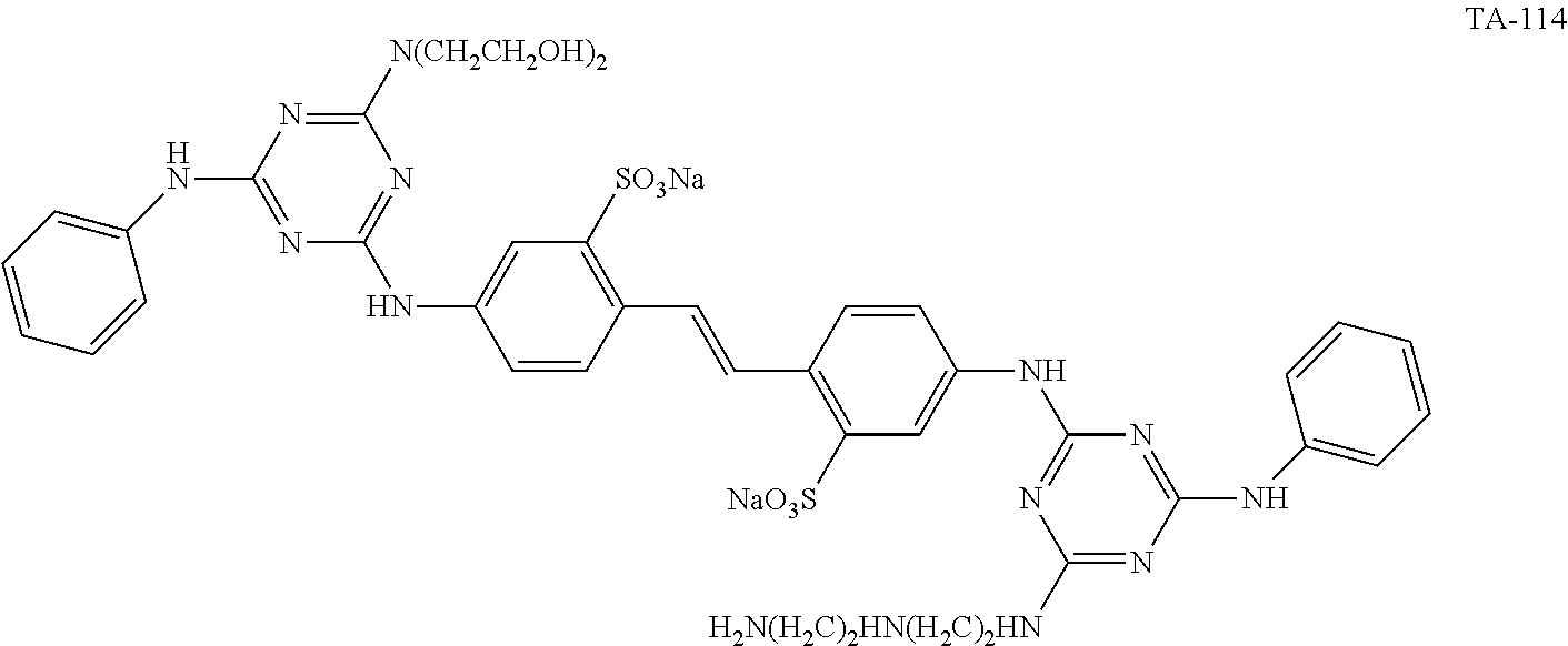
C1([H2N(H2C)2HN(H2C)2HN])=NC(NC2=CC=CC=C2)=NC(NC2=CC([NaO3S])=C(C=CC3=C([SO3Na])C=C(NC4=NC([N(CH2CH2OH)2])=NC(NC5=CC=CC=C5)=N4)C=C3)C=C2)=N1
